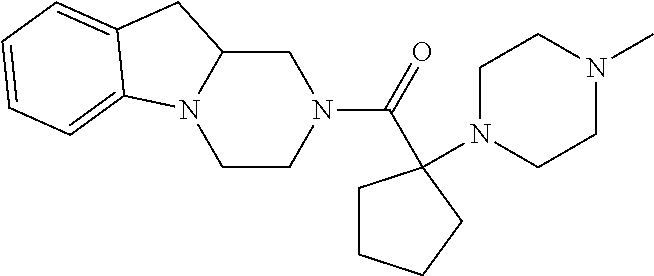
C1CCCC1(N1CCN(C)CC1)C(N1CCN2C(C1)CC1=CC=CC=C21)=O
